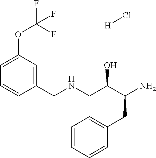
NC(CC1=CC=CC=C1)C(O)CNCC1=CC(OC(F)(F)F)=CC=C1.Cl[H]
